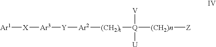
[Ar1][X][Ar3][Y][Ar2][(CH2)t][Q]([(CH2)n][Z])([V])[U]
